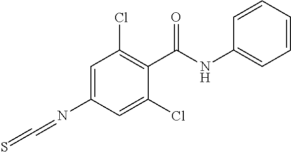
N(C1=CC(Cl)=C(C(NC2=CC=CC=C2)=O)C(Cl)=C1)=C=S
